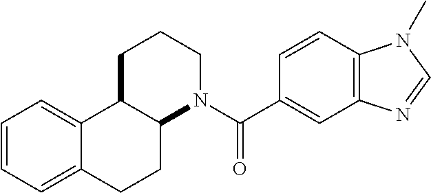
C12=CC=CC=C1CCC1C2CCCN1C(=O)C1=CC2=C(C=C1)N(C)C=N2
